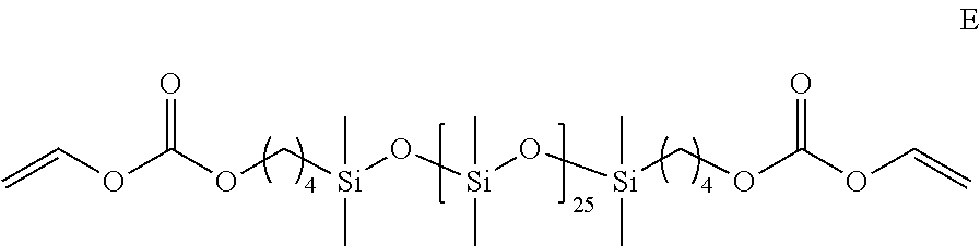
O(C[Si](O[Si](O[Si](C)(C)COC(=O)OC=C)(C)C)(C)C)C(OC=C)=O
